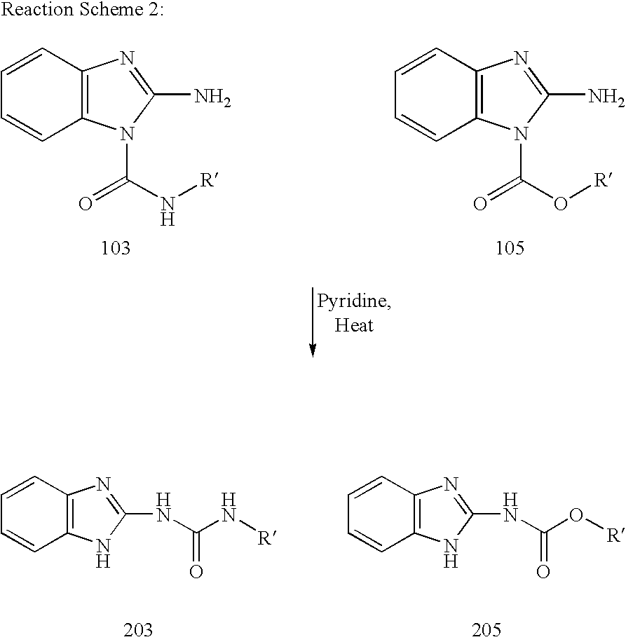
C1=CC2=C(C=C1)N(C(N[R])=O)C(N)=N2.C1=CC2=C(C=C1)N(C(O[R])=O)C(N)=N2.C1=CC2=C(C=C1)NC(NC(N[R])=O)=N2.C1=CC2=C(C=C1)NC(NC(O[R])=O)=N2
